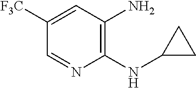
C1([F3C])=CC(N)=C(NC2CC2)N=C1
